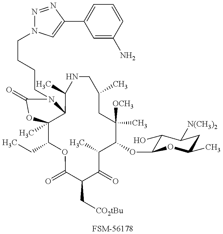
C12(C)C(CC)OC(=O)C(C[CO2tBu])C(=O)C(C)C(OC3C(O)C([N(CH3)2])CC(C)O3)C(C)([OCH3])CC(C)CNC(C)C1N(CCCCN1N=NC(C3=CC=CC(N)=C3)=C1)C(=O)O2.[FSM-56178]
